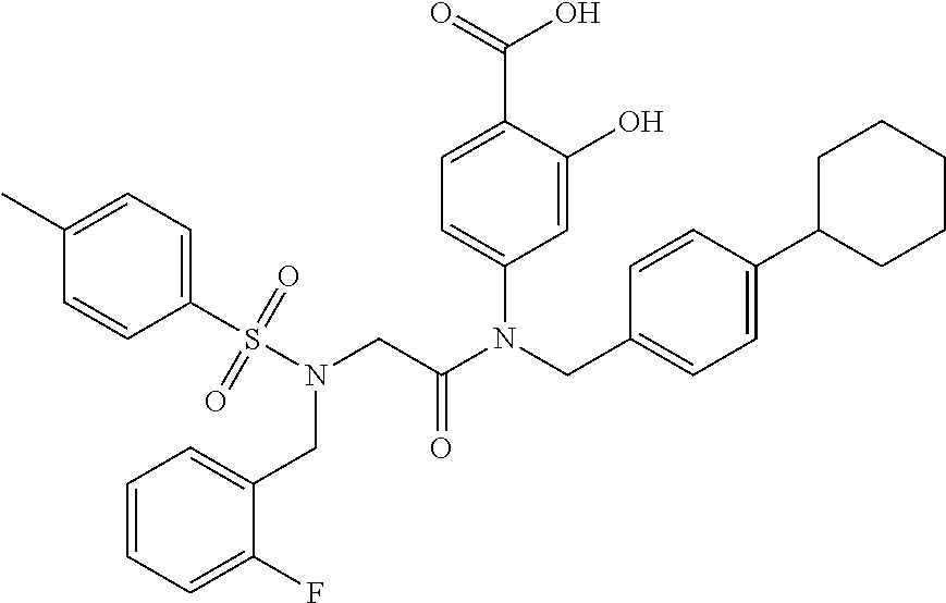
C1=C(O)C(C(=O)O)=CC=C1N(CC1=CC=C(C2CCCCC2)C=C1)C(CN(S(C1=CC=C(C)C=C1)(=O)=O)CC1=CC=CC=C1F)=O
